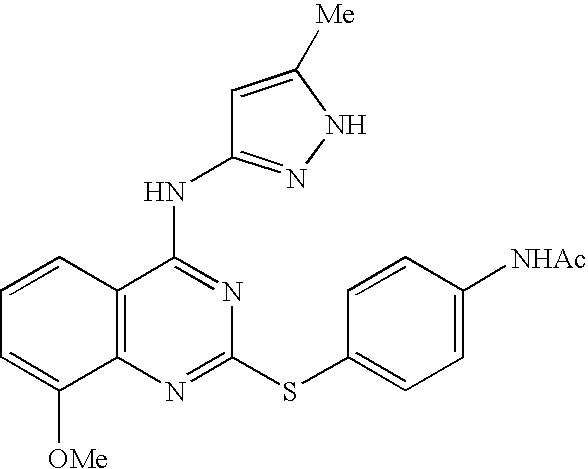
C1=CC2=C(C([OMe])=C1)N=C(SC1=CC=C([NHAc])C=C1)N=C2NC1=NNC([Me])=C1
